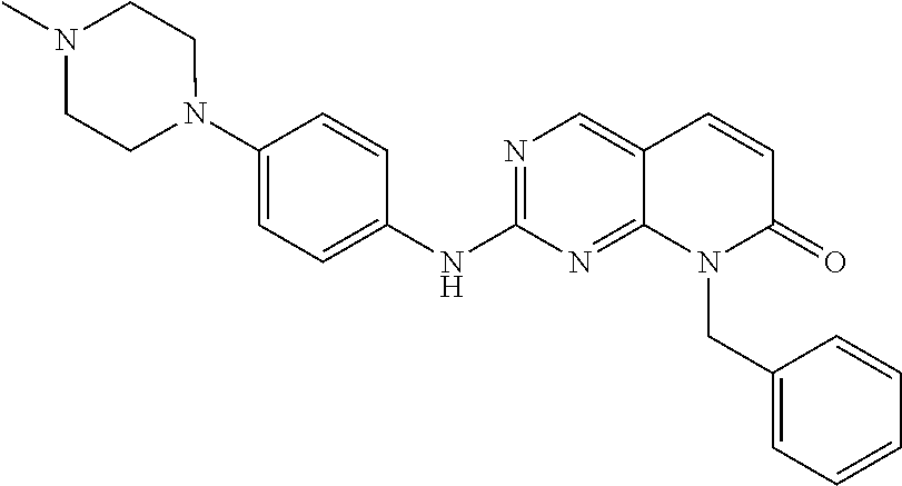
N1(C2=CC=C(NC3=NC=C4C(=N3)N(CC3=CC=CC=C3)C(=O)C=C4)C=C2)CCN(C)CC1
